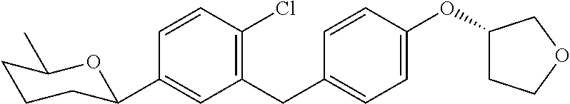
C1(CC2=CC=C(OC3CCOC3)C=C2)=C(Cl)C=CC(C2CCCC(C)O2)=C1
